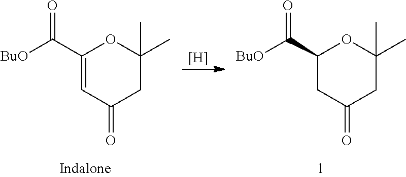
C1(C([BuO])=O)=CC(=O)CC(C)(C)O1.[H].C1(C([BuO])=O)CC(=O)CC(C)(C)O1
